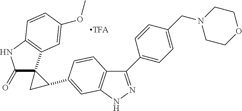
C1(=O)C2(C3=C(N1)C=CC(OC)=C3)CC2C1=CC2=C(C(C3=CC=C(CN4CCOCC4)C=C3)=NN2)C=C1
